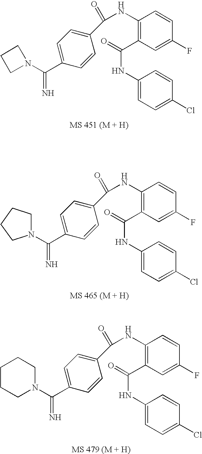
C1(NC(=O)C2=CC=C(C(N3CCC3)=N)C=C2)=C(C(=O)NC2=CC=C(Cl)C=C2)C=C(F)C=C1.C1(NC(=O)C2=CC=C(C(=N)N3CCCC3)C=C2)=C(C(=O)NC2=CC=C(Cl)C=C2)C=C(F)C=C1.C1(NC(=O)C2=CC=C(C(N3CCCCC3)=N)C=C2)=C(C(=O)NC2=CC=C(Cl)C=C2)C=C(F)C=C1
